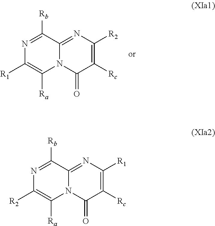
N1=C([Rb])C2=NC([R2])=C([Rc])C(=O)N2C([Ra])=C1[R1].N1=C([Rb])C2=NC([R1])=C([Rc])C(=O)N2C([Ra])=C1[R2]
